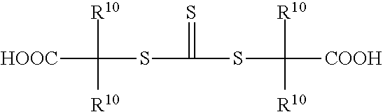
[R10]C([HOOC])([R10])SC(=S)SC([R10])([R10])[COOH]
